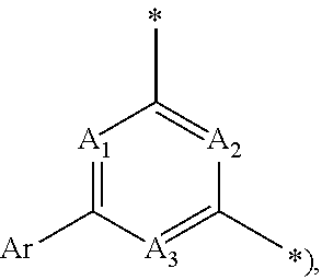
[A1]1=C([Ar])[A3]=C(C)[A2]=C1C
